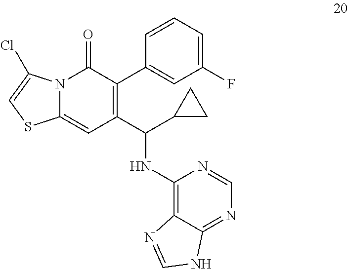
C1(C(C2CC2)NC2=C3C(=NC=N2)NC=N3)=C(C2=CC(F)=CC=C2)C(=O)N2C(=C1)SC=C2Cl
